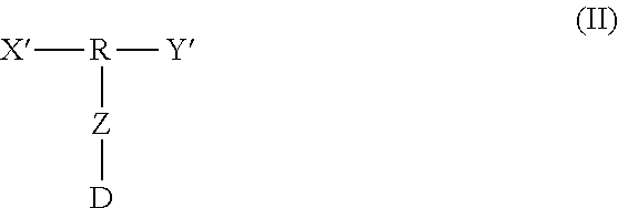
[X][R]([Z][D])[Y]
